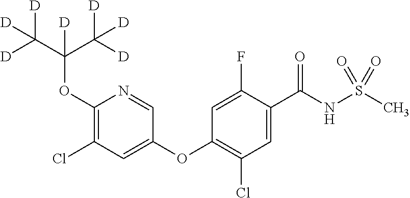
C1(OC(C([D])([D])[D])(C([D])([D])[D])[D])=C(Cl)C=C(OC2=C(Cl)C=C(C(NS(C)(=O)=O)=O)C(F)=C2)C=N1
